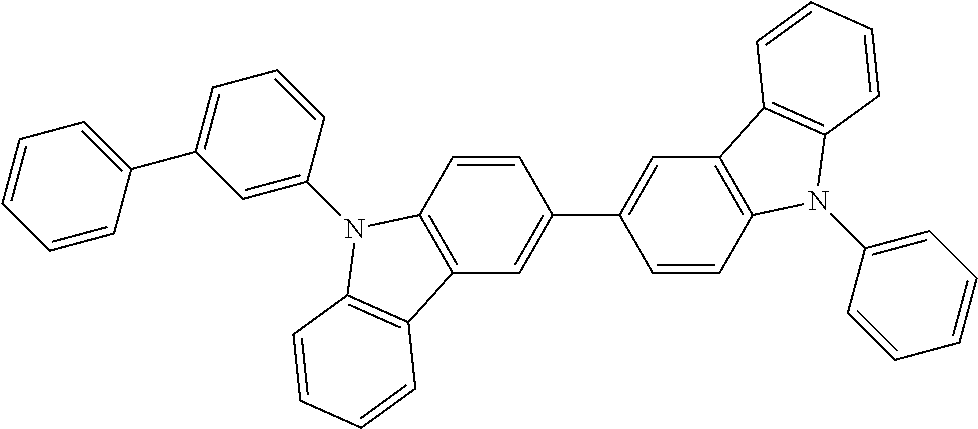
C12=C(C=CC(C3=CC4=C(C=C3)N(C3=CC=CC=C3)C3=C4C=CC=C3)=C1)N(C1=CC(C3=CC=CC=C3)=CC=C1)C1=C2C=CC=C1
